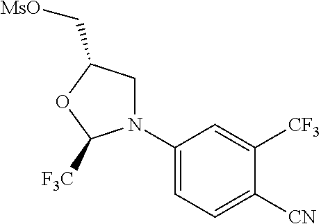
C1(N2CC(C[MsO])OC2[F3C])=CC=C([CN])C([CF3])=C1
